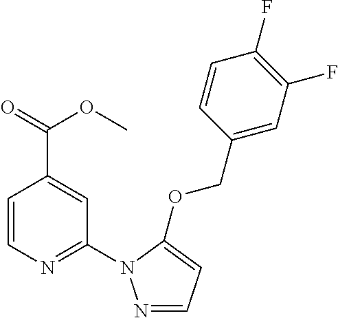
C(C1=CC(N2N=CC=C2OCC2=CC(F)=C(F)C=C2)=NC=C1)(=O)OC
